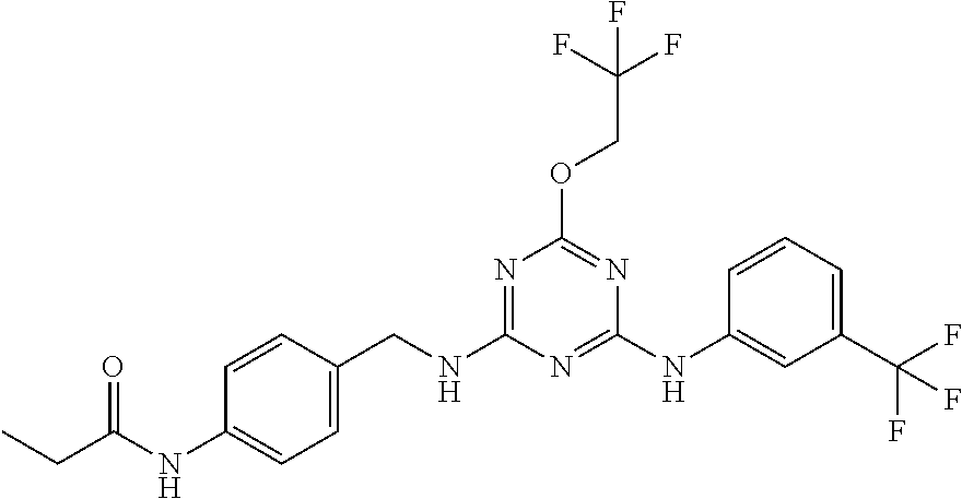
C1(NC(CC)=O)=CC=C(CNC2=NC(OCC(F)(F)F)=NC(NC3=CC(C(F)(F)F)=CC=C3)=N2)C=C1
